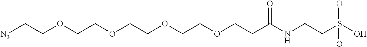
[N3]CCOCCOCCOCCOCCC(NCCS(O)(=O)=O)=O
